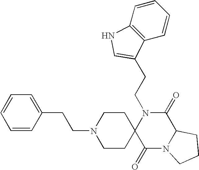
C(N1C2(C(=O)N3C(C1=O)CCC3)CCN(CCC1=CC=CC=C1)CC2)CC1=CNC2=C1C=CC=C2
